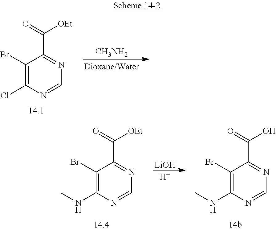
C1(Br)=C(Cl)N=CN=C1C(=O)[OEt].[CH3NH2].[LiOH].[H].C1(Br)=C(NC)N=CN=C1C(=O)[OEt].C1(Br)=C(NC)N=CN=C1C(=O)O
